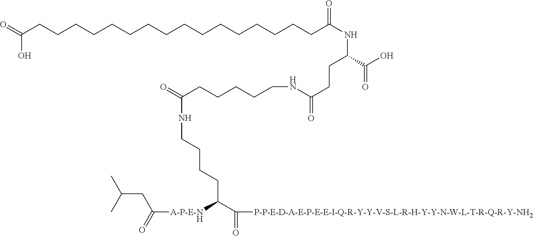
O=C(CCCCCCCCCCCCCCCCC(NC(C(O)=O)CCC(=O)NCCCCCC(=O)NCCCCC(C(=O)[P-P-E-D-A-E-P-E-E-I-Q-R-Y-Y-V-S-L-R-H-Y-Y-N-W-L-T-R-Q-R-Y-NH2])[A-P-E-NH]C(=O)CC(C)C)=O)O
